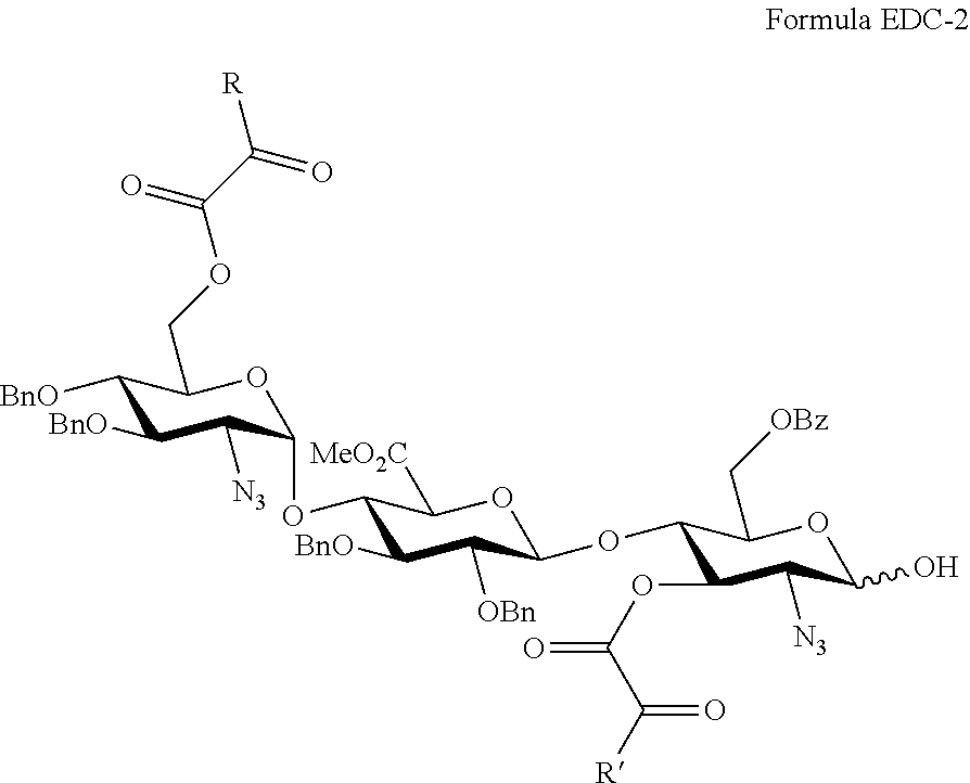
C1([BnO])C([BnO])C([N3])C(OC2C([BnO])C([OBn])C(OC3C(OC(C(=O)[R])=O)C([N3])C(O)OC3C[OBz])OC2[MeO2C])OC1COC(=O)C([R])=O
